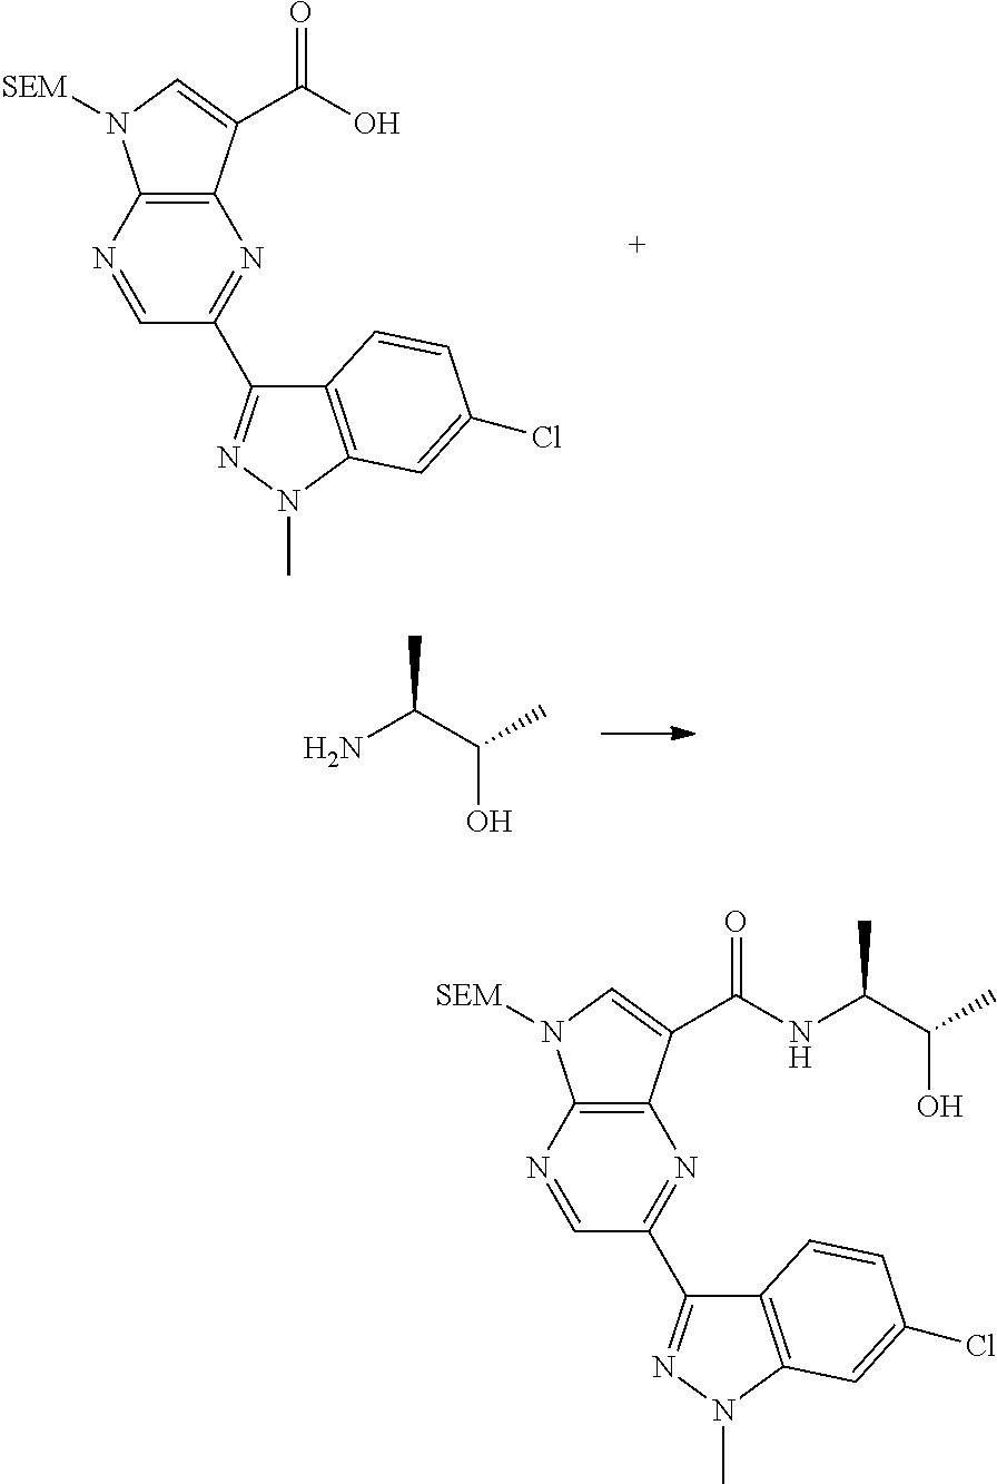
C12=C(N=CC(C3=NN(C)C4=C3C=CC(Cl)=C4)=N1)N([SEM])C=C2C(=O)O.NC(C(C)O)C.C12=C(N=CC(C3=NN(C)C4=C3C=CC(Cl)=C4)=N1)N([SEM])C=C2C(=O)NC(C(C)O)C
